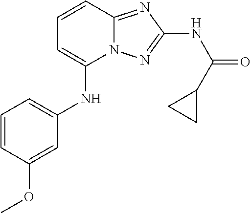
C1(NC2=CC=CC(OC)=C2)=CC=CC2=NC(NC(=O)C3CC3)=NN12
